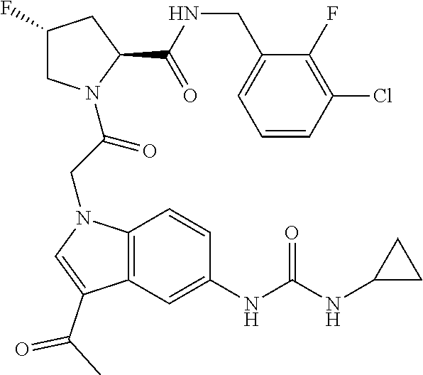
C1=CC(Cl)=C(F)C(CNC(C2CC(F)CN2C(CN2C3=C(C(C(C)=O)=C2)C=C(NC(NC2CC2)=O)C=C3)=O)=O)=C1
